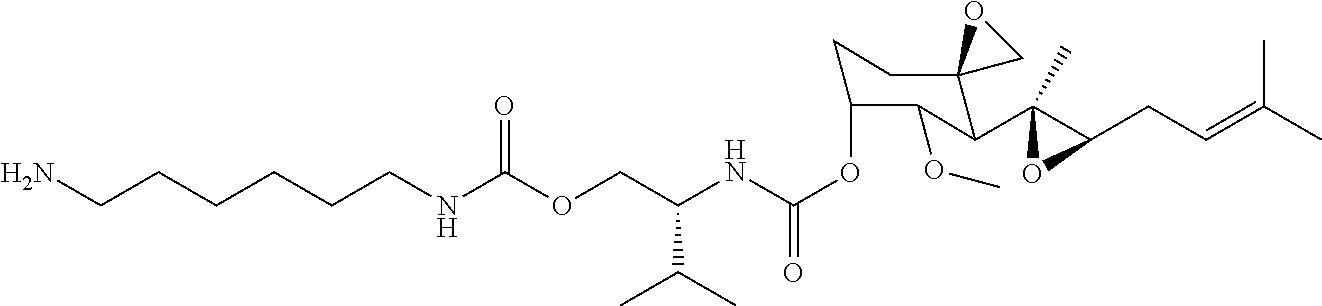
O(CC(NC(OC1CCC2(C(C3(C)C(CC=C(C)C)O3)C1OC)CO2)=O)C(C)C)C(NCCCCCCN)=O
